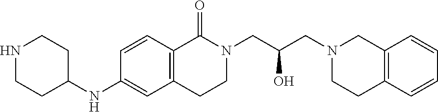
C1=CC2=C(C=C1NC1CCNCC1)CCN(CC(O)CN1CCC3=C(C1)C=CC=C3)C2=O
